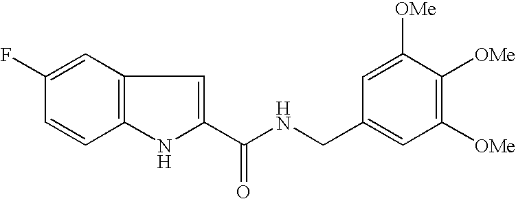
C1(C(NCC2=CC([OMe])=C([OMe])C([OMe])=C2)=O)=CC2=C(N1)C=CC(F)=C2
